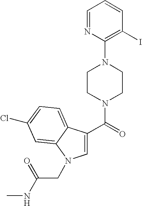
C1=NC(N2CCN(C(=O)C3=CN(CC(NC)=O)C4=CC(Cl)=CC=C34)CC2)=C(I)C=C1
